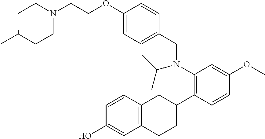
N1(CCOC2=CC=C(CN(C3=C(C4CC5=C(CC4)C=C(O)C=C5)C=CC(OC)=C3)C(C)C)C=C2)CCC(C)CC1
